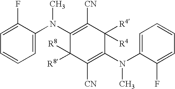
C1=CC=C(N(C2=C([CN])C([R4])([R4])C(N(C3=CC=CC=C3F)C)=C([CN])C2([R8])[R8])C)C(F)=C1
